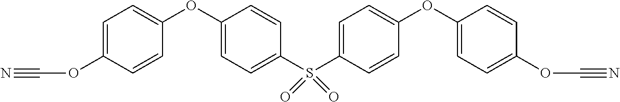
C1=C(OC#N)C=CC(OC2=CC=C(S(=O)(=O)C3=CC=C(OC4=CC=C(OC#N)C=C4)C=C3)C=C2)=C1
